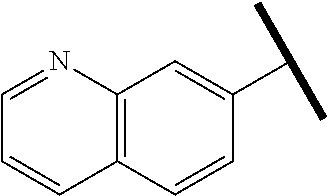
C12=C(C=CC(C(C)C)=C1)C=CC=N2
